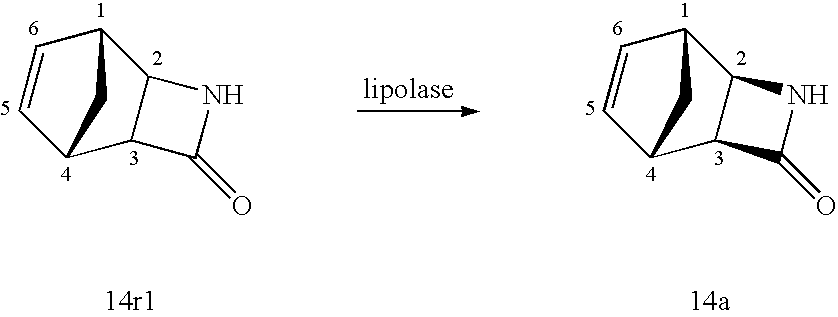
C1=CC2C3C(C1C2)C(=O)N3.C1=CC2C3C(C1C2)C(=O)N3
